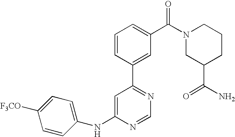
C1(NC2=CC(C3=CC(C(N4CC(C(N)=O)CCC4)=O)=CC=C3)=NC=N2)=CC=C([F3CO])C=C1
